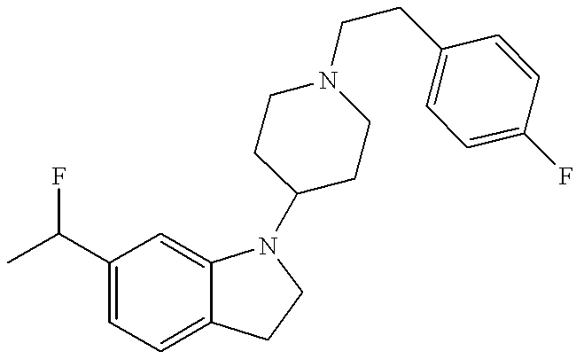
C1(C(C)F)=CC=C2C(=C1)N(C1CCN(CCC3=CC=C(F)C=C3)CC1)CC2
